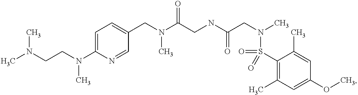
C1(CN(C(CNC(CN(C)S(C2=C(C)C=C(OC)C=C2C)(=O)=O)=O)=O)C)=CC=C(N(CCN(C)C)C)N=C1
